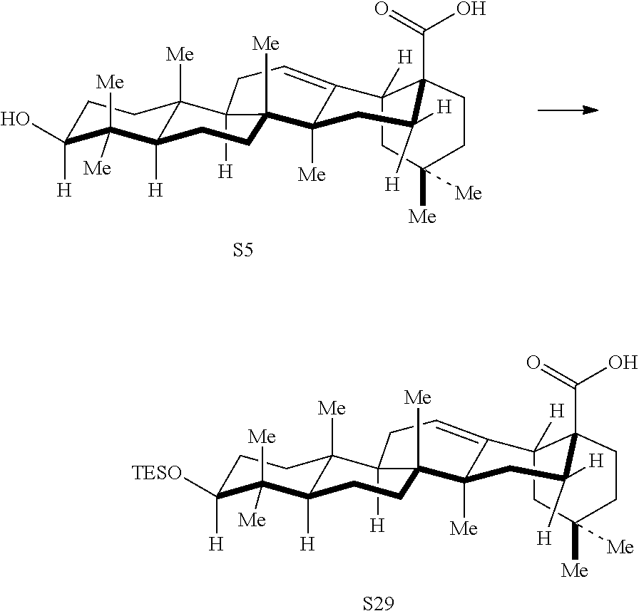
C1C([H])(O)C([Me])([Me])C2([H])C([Me])(C1)C1([H])C([Me])(C3([Me])C(=CC1)C1([H])CC([Me])([Me])CCC1(C(=O)O)C([H])([H])C3)CC2.[S5].C1C([H])([TESO])C([Me])([Me])C2([H])C([Me])(C1)C1([H])C([Me])(C3([Me])C(=CC1)C1([H])CC([Me])([Me])CCC1(C(=O)O)C([H])([H])C3)CC2.[S29]
